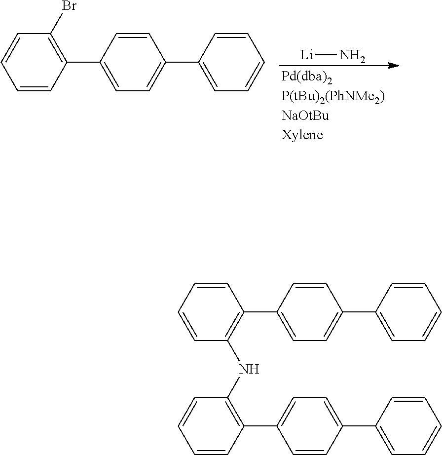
[Li]N.C1=CC(C2=CC=C(C3=CC=CC=C3)C=C2)=C(Br)C=C1.C1=CC=CC(C2=CC=C(C3=CC=CC=C3)C=C2)=C1NC1=C(C2=CC=C(C3=CC=CC=C3)C=C2)C=CC=C1
